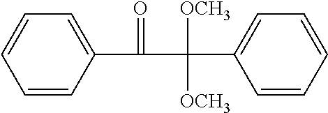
C1=CC(C(=O)C([OCH3])(C2=CC=CC=C2)[OCH3])=CC=C1
